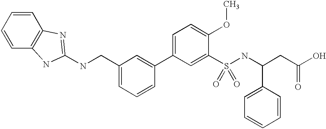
C1=CC=CC2=C1NC(NCC1=CC=CC(C3=CC=C(OC)C(S(NC(CC(O)=O)C4=CC=CC=C4)(=O)=O)=C3)=C1)=N2
